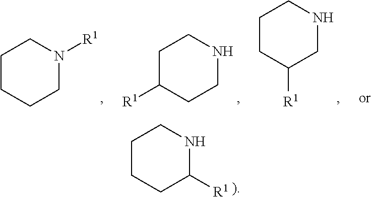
C1CCC([R1])NC1.C1CC([R1])CNC1.C1C([R1])CCNC1.C1CCCN([R1])C1
